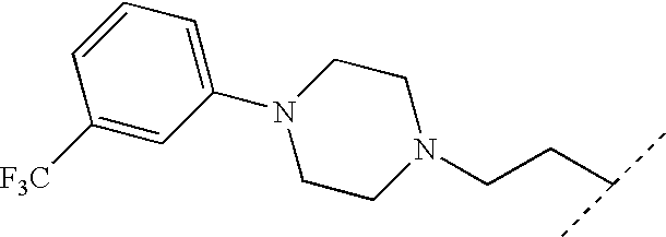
N1(CCC(C)C)CCN(C2=CC=CC([F3C])=C2)CC1
